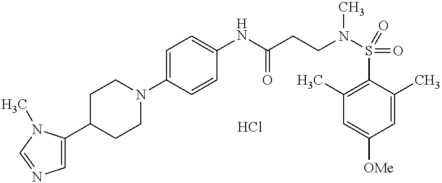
Cl.C1(C)=C(S(N(CCC(NC2=CC=C(N3CCC(C4=CN=CN4C)CC3)C=C2)=O)C)(=O)=O)C(C)=CC([OMe])=C1
